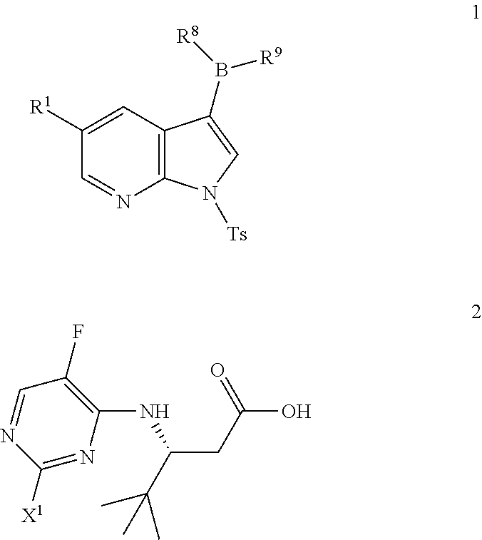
C12=C(C=C([R1])C=N1)C(B([R8])[R9])=CN2[Ts].C1([X1])=NC(NC(CC(O)=O)C(C)(C)C)=C(F)C=N1
